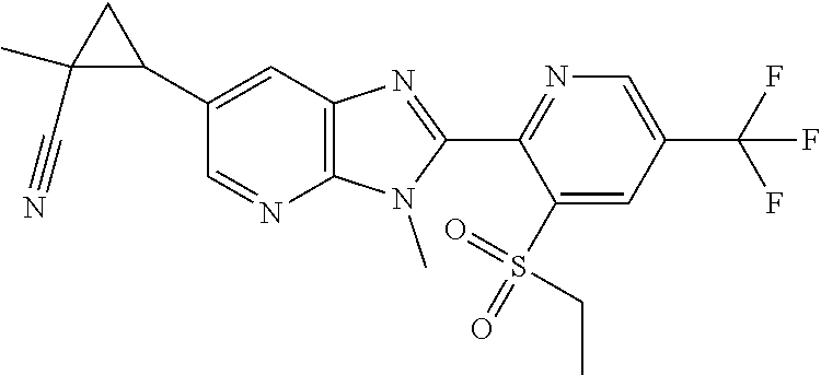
C1(C2CC2(C)C#N)=CC2=C(N=C1)N(C)C(C1=NC=C(C(F)(F)F)C=C1S(=O)(=O)CC)=N2
